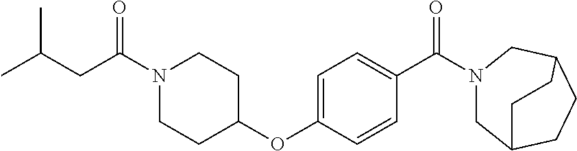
CC(CC(N1CCC(OC2=CC=C(C(=O)N3CC4CCC(C3)CC4)C=C2)CC1)=O)C
